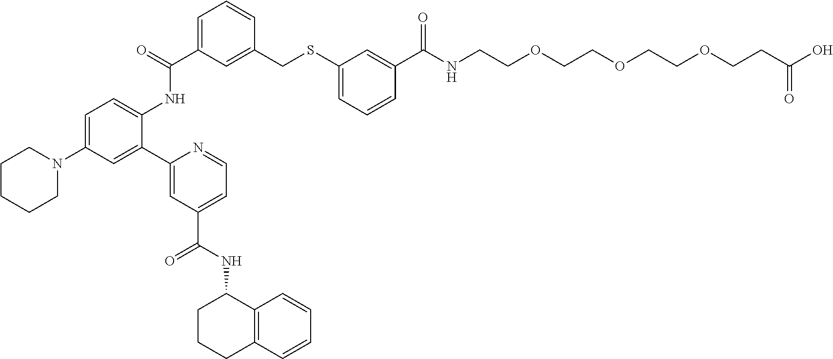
C1(C2=CC(N3CCCCC3)=CC=C2NC(C2=CC=CC(CSC3=CC=CC(C(=O)NCCOCCOCCOCCC(O)=O)=C3)=C2)=O)=CC(C(NC2CCCC3=C2C=CC=C3)=O)=CC=N1
